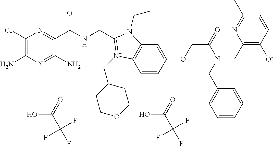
C1(Cl)=C(N)N=C(N)C(C(NCC2=[N+](CC3CCOCC3)C3=C(C=C(OCC(N(CC4=C([O-])C=CC(C)=N4)CC4=CC=CC=C4)=O)C=C3)N2CC)=O)=N1.OC(C(F)(F)F)=O.OC(C(F)(F)F)=O
